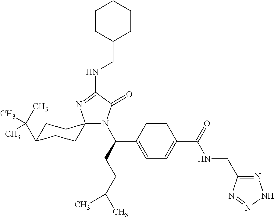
N1(C(CCC(C)C)C2=CC=C(C(=O)NCC3=NNN=N3)C=C2)C(=O)C(NCC2CCCCC2)=NC12CCC(C(C)(C)C)CC2
